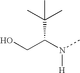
OCC(N(C)[H])C(C)(C)C
